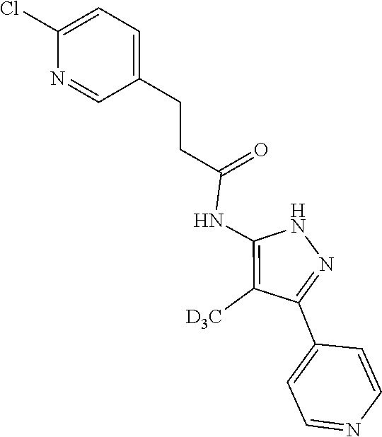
N1C(NC(CCC2=CC=C(Cl)N=C2)=O)=C([D3C])C(C2=CC=NC=C2)=N1
